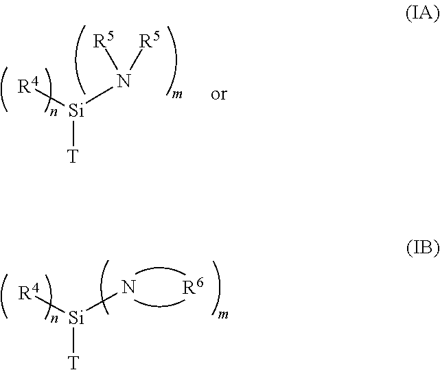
[R4][Si](N([R5])[R5])[T].[R4][Si](N)[T].[R6]
